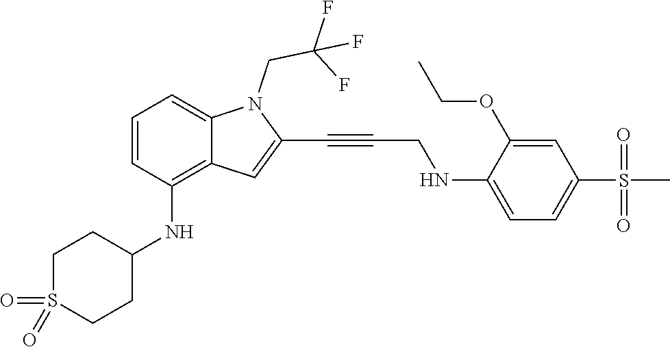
C1=C(NCC#CC2=CC3=C(NC4CCS(=O)(=O)CC4)C=CC=C3N2CC(F)(F)F)C(OCC)=CC(S(C)(=O)=O)=C1
